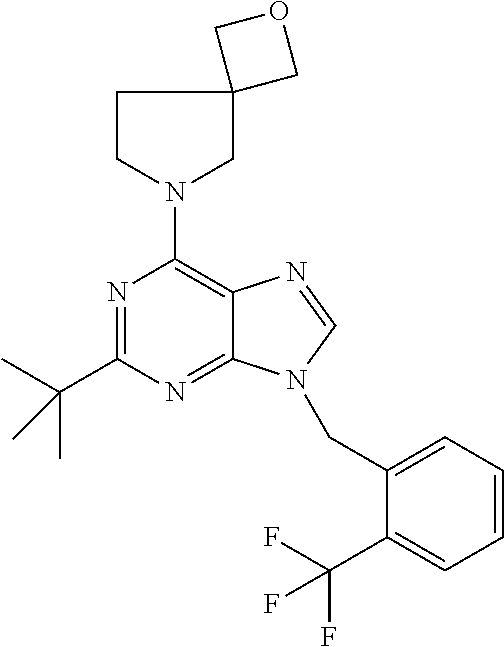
N1=C(C(C)(C)C)N=C2C(=C1N1CC3(CC1)COC3)N=CN2CC1=CC=CC=C1C(F)(F)F
